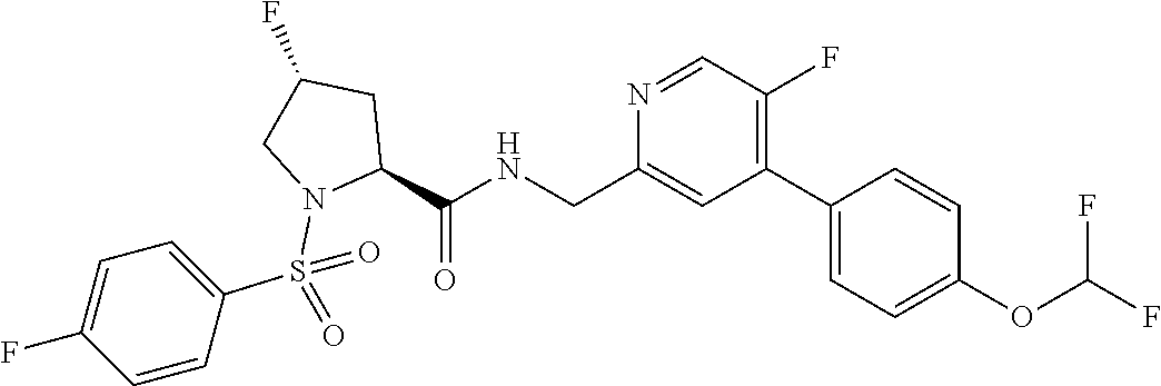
N1=CC(F)=C(C2=CC=C(OC(F)F)C=C2)C=C1CNC(C1N(S(C2=CC=C(F)C=C2)(=O)=O)CC(F)C1)=O
